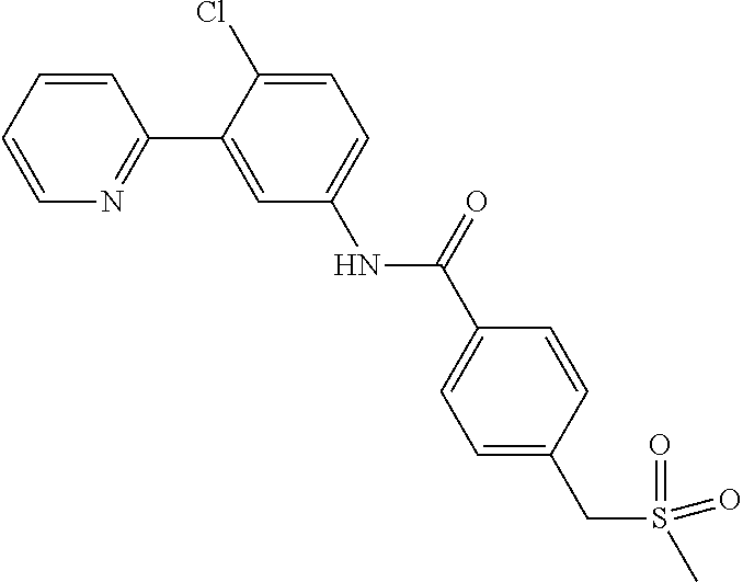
C1=CC=CN=C1C1=CC(NC(C2=CC=C(CS(=O)(=O)C)C=C2)=O)=CC=C1Cl
